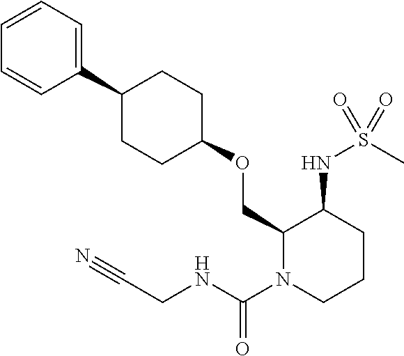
C1(OCC2C(NS(C)(=O)=O)CCCN2C(NCC#N)=O)CCC(C2=CC=CC=C2)CC1
